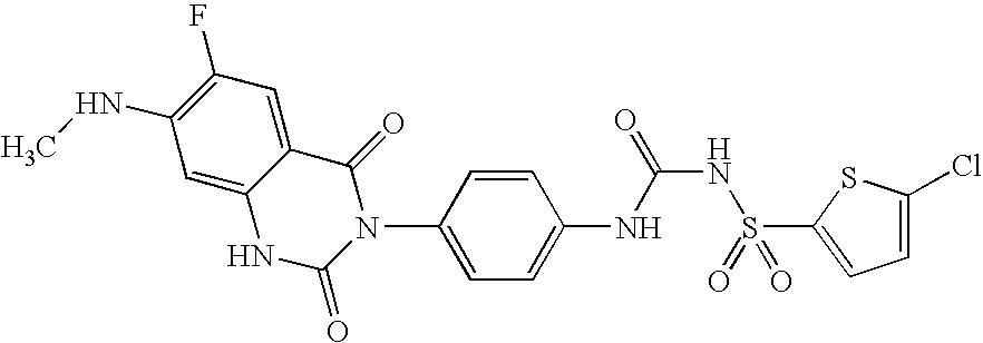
C1=CC(N2C(=O)NC3=CC(NC)=C(F)C=C3C2=O)=CC=C1NC(NS(=O)(=O)C1=CC=C(Cl)S1)=O
